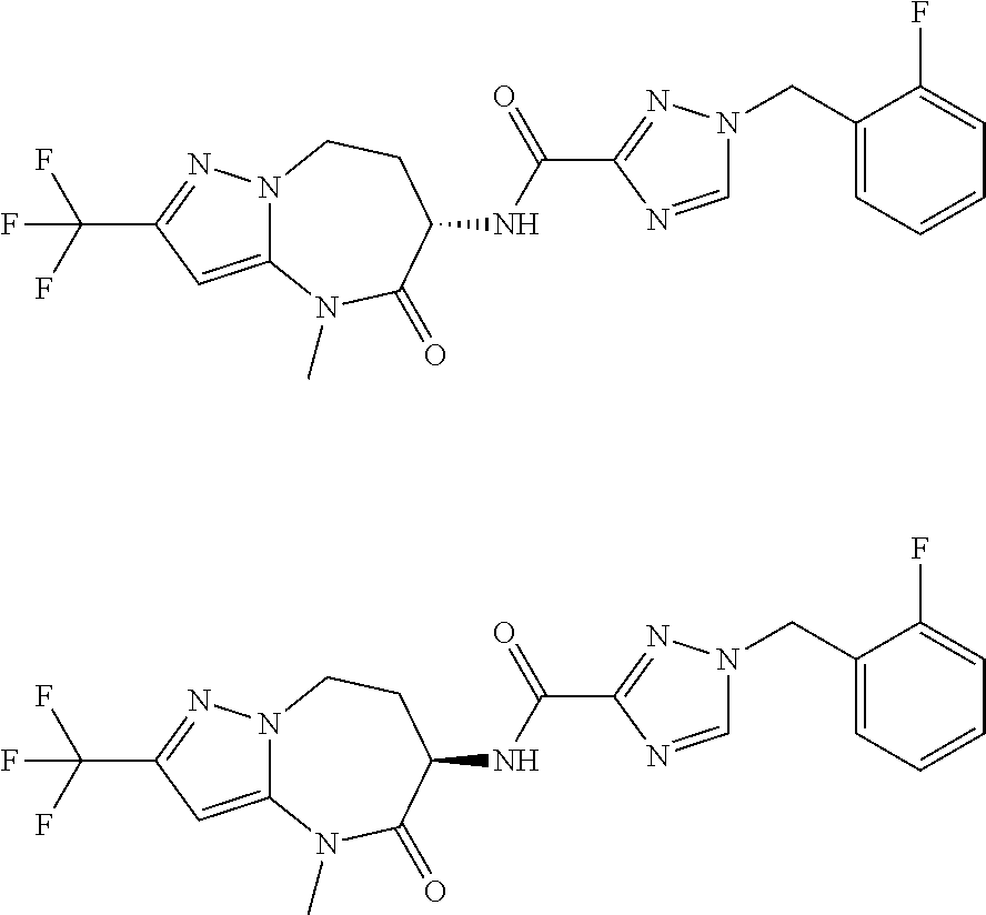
C12=CC(C(F)(F)F)=NN1CCC(NC(C1=NN(CC3=CC=CC=C3F)C=N1)=O)C(=O)N2C.C12=CC(C(F)(F)F)=NN1CCC(NC(C1=NN(CC3=CC=CC=C3F)C=N1)=O)C(=O)N2C
